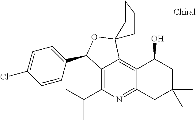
C1=C(Cl)C=CC(C2C3=C(C(C)C)N=C4C(=C3C3(O2)CCCC3)C(O)CC(C)(C)C4)=C1
